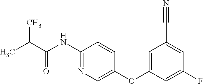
C1(NC(C(C)C)=O)=NC=C(OC2=CC(C#N)=CC(F)=C2)C=C1
